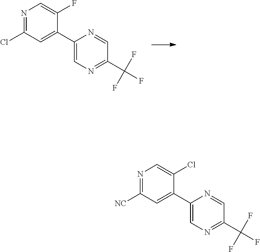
N1=C([NC])C=C(C2=CN=C(C(F)(F)F)C=N2)C(Cl)=C1.N1=C(Cl)C=C(C2=CN=C(C(F)(F)F)C=N2)C(F)=C1
